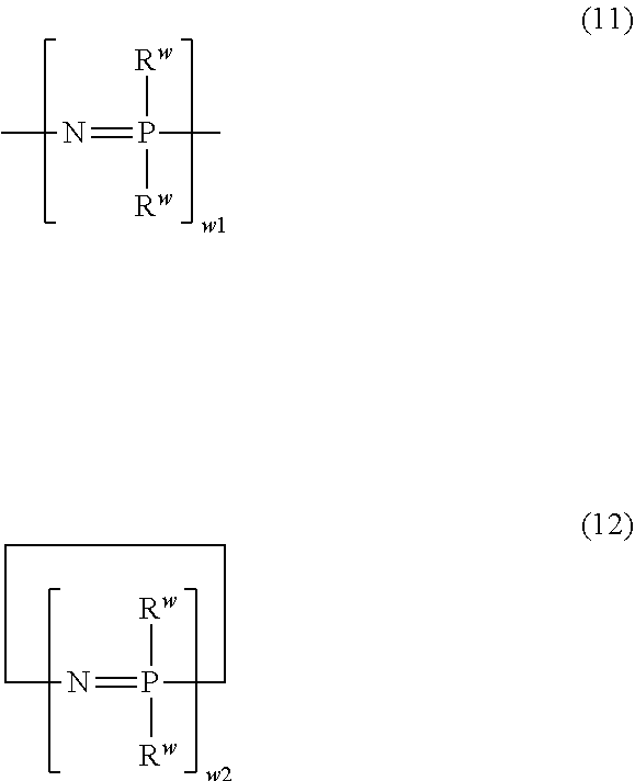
CN=P(C)([Rw])[Rw].C1N=P([Rw])([Rw])CCC1
